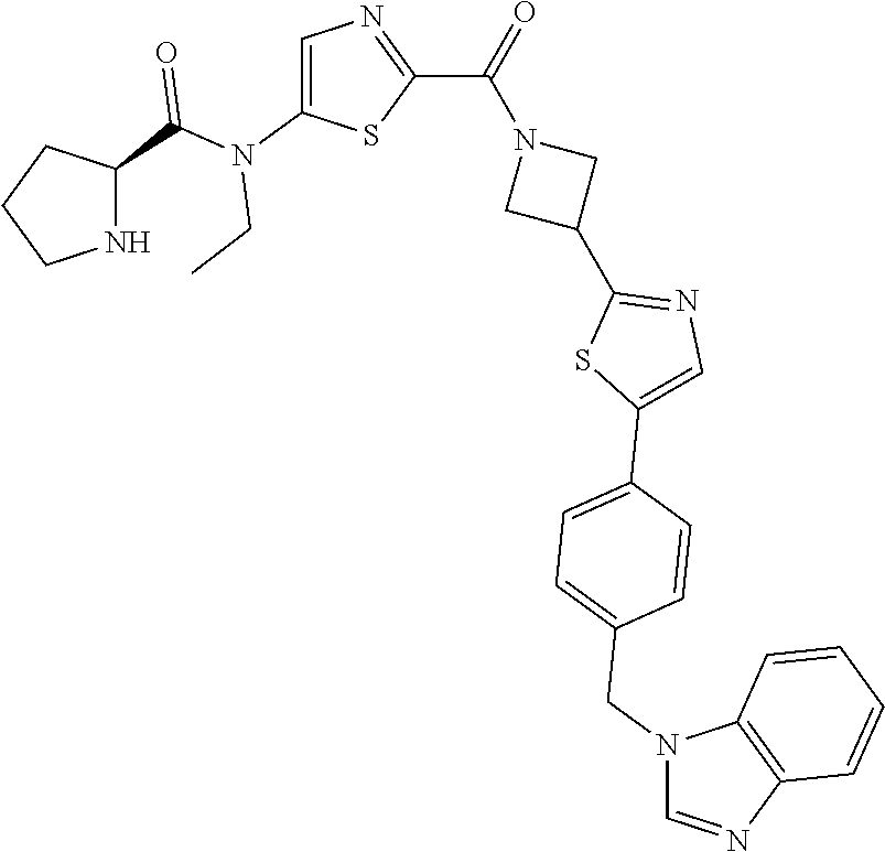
C1CNC(C(N(C2=CN=C(C(=O)N3CC(C4=NC=C(C5=CC=C(CN6C=NC7=C6C=CC=C7)C=C5)S4)C3)S2)CC)=O)C1
